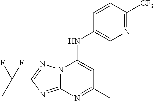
N1=C([CF3])C=CC(NC2=CC(C)=NC3=NC(C(F)(F)C)=NN23)=C1
